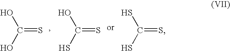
C(=S)(O)O.C(=S)(S)S.C(=S)(O)S
